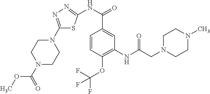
C1(N2CCN(C(=O)OC)CC2)=NN=C(NC(C2=CC(NC(=O)CN3CCN(C)CC3)=C(OC(F)(F)F)C=C2)=O)S1
